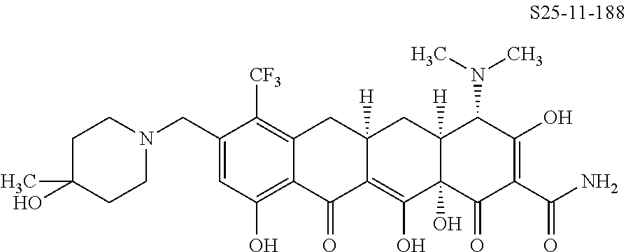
C1=C(CN2CCC(O)(C)CC2)C([CF3])=C2C(=C1O)C(=O)C1=C(O)C3(O)C([H])(CC1([H])C2)C(N(C)C)C(O)=C(C(N)=O)C3=O
